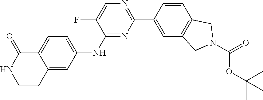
C12=CC=C(NC3=NC(C4=CC5=C(C=C4)CN(C(=O)OC(C)(C)C)C5)=NC=C3F)C=C1CCNC2=O
